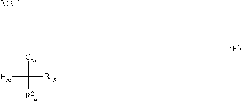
[[C21]].[Hm]C([R1p])([Cln])[R2q]
